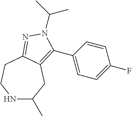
N1C(C)CC2=C(C3=CC=C(F)C=C3)N(C(C)C)N=C2CC1
